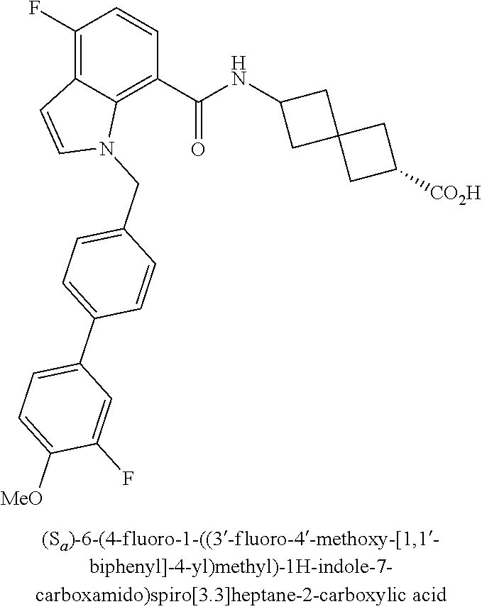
C1(F)=C2C(=C(C(NC3CC4(C3)CC([CO2H])C4)=O)C=C1)N(CC1=CC=C(C3=CC=C([MeO])C(F)=C3)C=C1)C=C2
